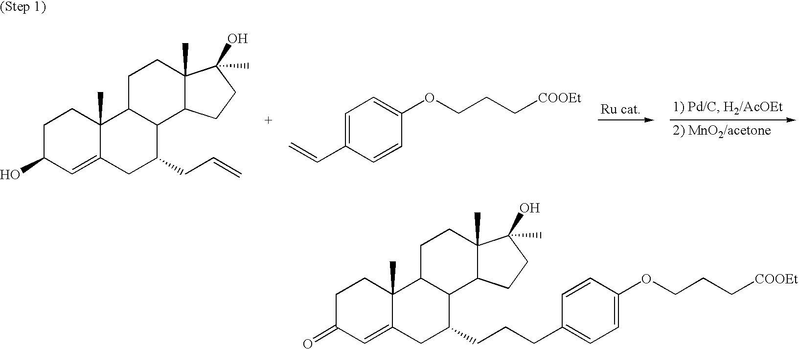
C1C(=O)C=C2C(C)(C1)C1C(C(CCCC3=CC=C(OCCC[COOEt])C=C3)C2)C2C(C)(CC1)C(O)(C)CC2.C1C(O)C=C2C(C)(C1)C1C(C(CC=C)C2)C2C(C)(CC1)C(O)(C)CC2.C1=C(C=C)C=CC(OCCC[COOEt])=C1
